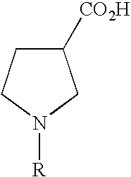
C1([CO2H])CCN([R])C1
